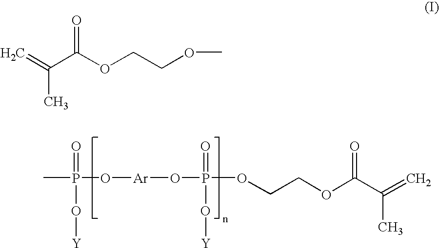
P(=O)(O[Ar]OP(=O)(OCCOC(C(=C)C)=O)O[Y])(O[Y])C.C=C(C(OCCOC)=O)C
